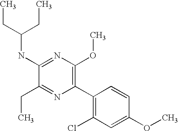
C1(NC(CC)CC)=NC(OC)=C(C2=C(Cl)C=C(OC)C=C2)N=C1CC
